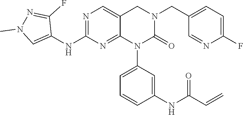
C1=CC(NC(C=C)=O)=CC(N2C(=O)N(CC3=CC=C(F)N=C3)CC3=CN=C(NC4=CN(C)N=C4F)N=C23)=C1
